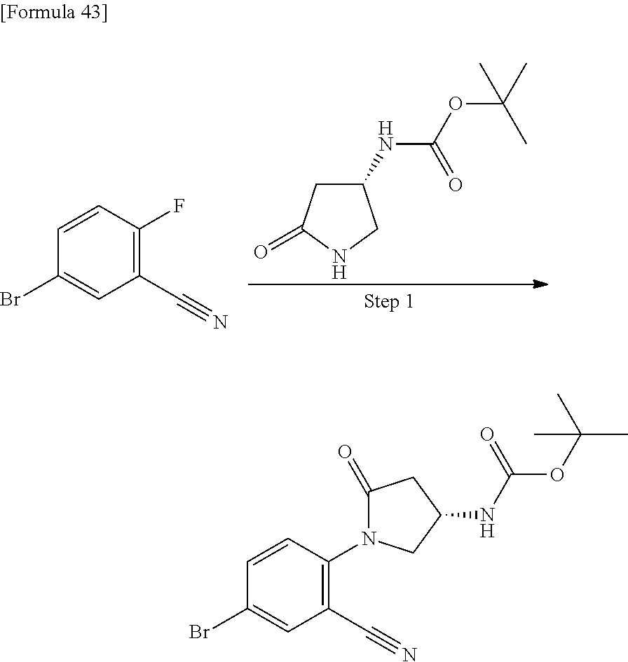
C1C(NC(OC(C)(C)C)=O)CNC1=O.C1=CC(F)=C(C#N)C=C1Br.C1=CC(N2C(=O)CC(NC(OC(C)(C)C)=O)C2)=C(C#N)C=C1Br
